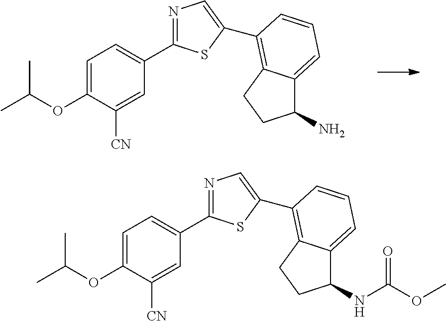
O(C1=CC=C(C2=NC=C(C3=C4C(=CC=C3)C(N)CC4)S2)C=C1[CN])C(C)C.O(C1=CC=C(C2=NC=C(C3=C4C(=CC=C3)C(NC(OC)=O)CC4)S2)C=C1[CN])C(C)C
